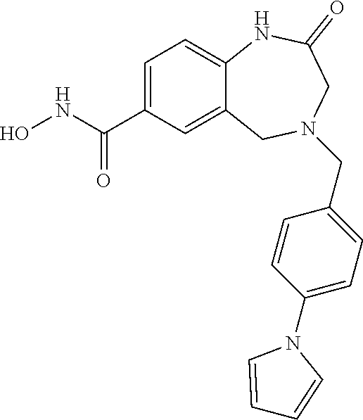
C1=C(C(NO)=O)C=C2C(=C1)NC(=O)CN(CC1=CC=C(N3C=CC=C3)C=C1)C2
